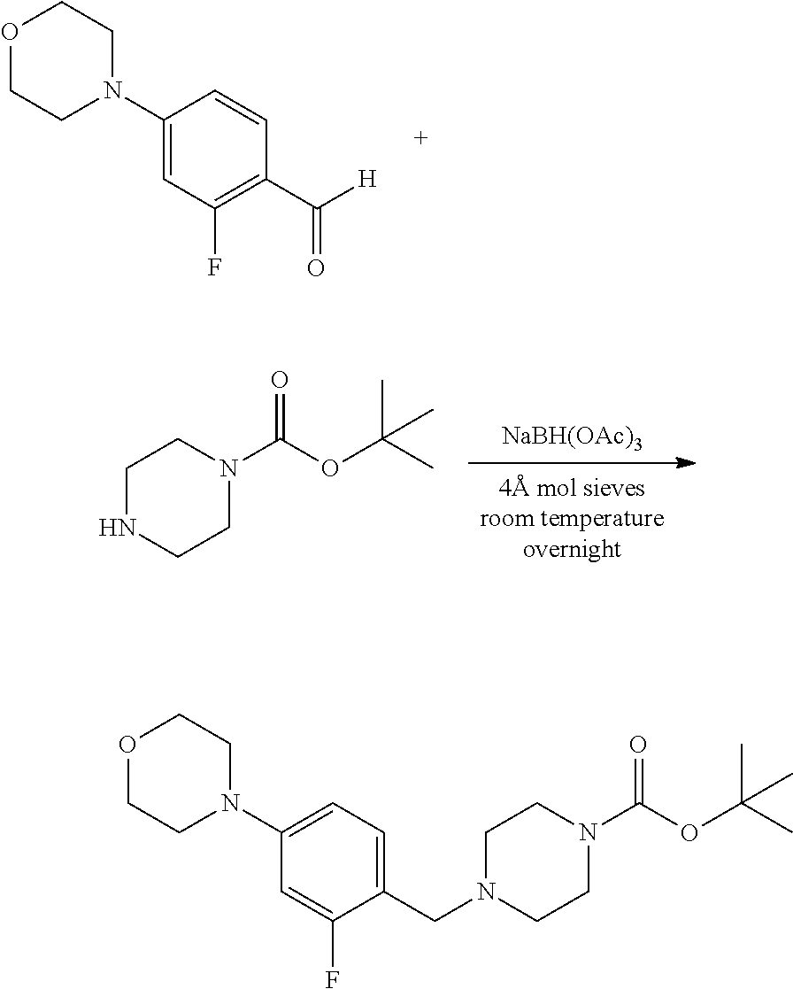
C1(N2CCOCC2)=CC(F)=C(C([H])=O)C=C1.[4 mol sievesroom temperatureovernight].[NaBH(OAc)3].C1NCCN(C(OC(C)(C)C)=O)C1.C1(N2CCOCC2)=CC=C(CN2CCN(C(OC(C)(C)C)=O)CC2)C(F)=C1
